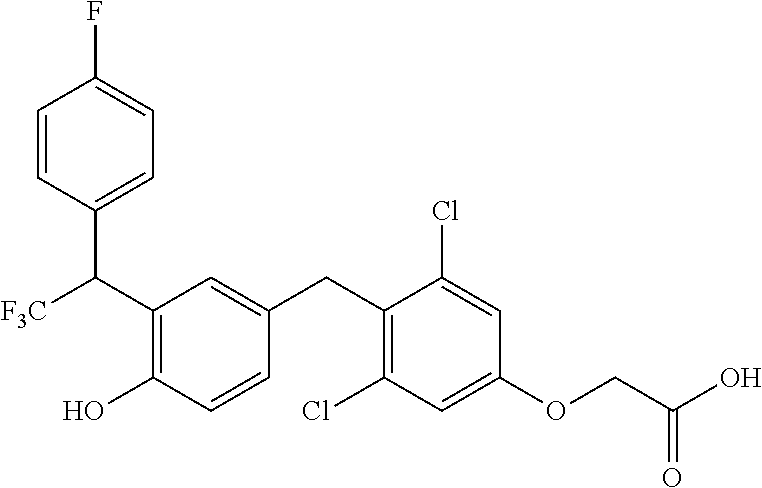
C(C1=C(O)C=CC(CC2=C(Cl)C=C(OCC(O)=O)C=C2Cl)=C1)(C1=CC=C(F)C=C1)[F3C]
